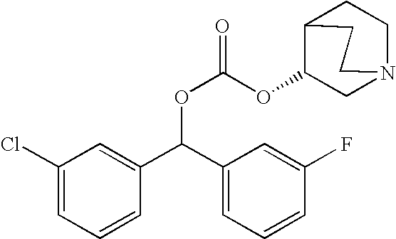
O(C(OC1CN2CCC1CC2)=O)C(C1=CC(Cl)=CC=C1)C1=CC=CC(F)=C1
